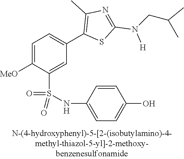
C1=C([MeO])C(S(NC2=CC=C(O)C=C2)(=O)=O)=CC(C2=C(C)N=C(N([H])CC(C)C)S2)=C1
